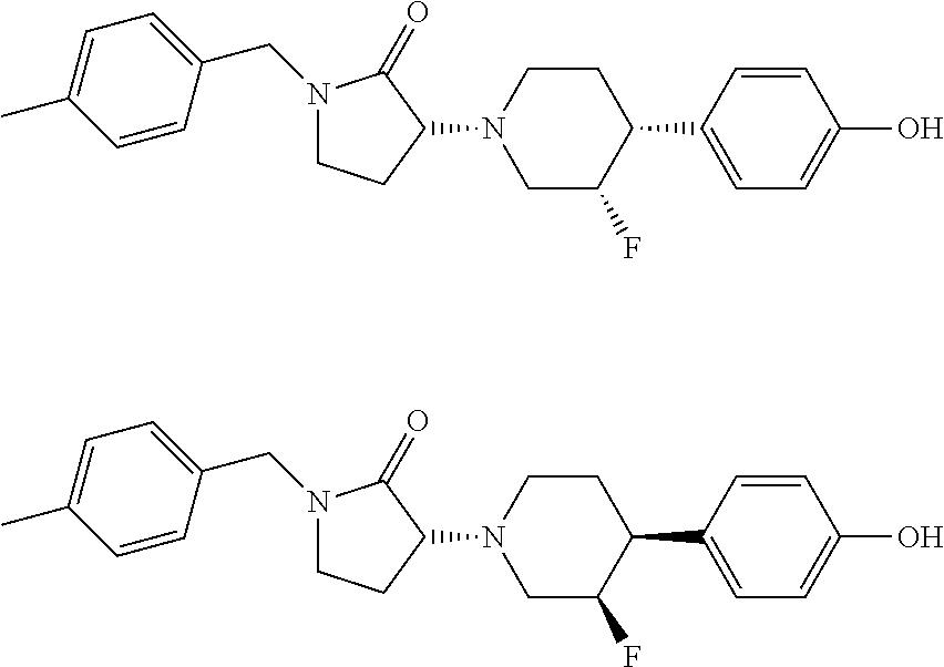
N1(CC2=CC=C(C)C=C2)CCC(N2CC(F)C(C3=CC=C(O)C=C3)CC2)C1=O.N1(CC2=CC=C(C)C=C2)CCC(N2CC(F)C(C3=CC=C(O)C=C3)CC2)C1=O
